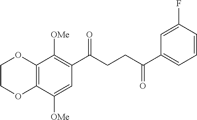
C12=C(C([OMe])=CC(C(CCC(C3=CC=CC(F)=C3)=O)=O)=C1[OMe])OCCO2
